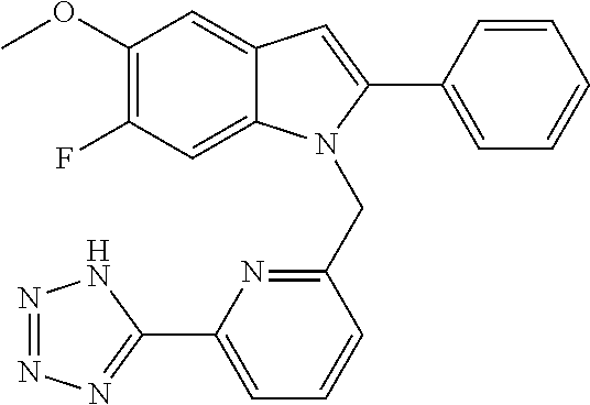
C1(OC)=C(F)C=C2C(=C1)C=C(C1=CC=CC=C1)N2CC1=NC(C2=NN=NN2)=CC=C1
